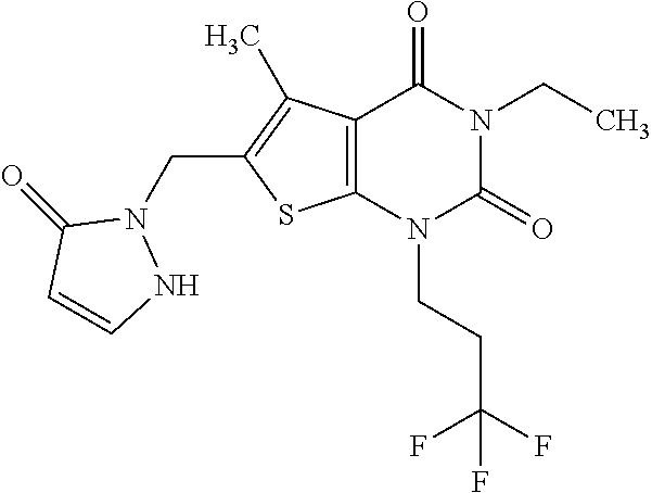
C12=C(N(CCC(F)(F)F)C(=O)N(CC)C1=O)SC(CN1C(=O)C=CN1)=C2C
